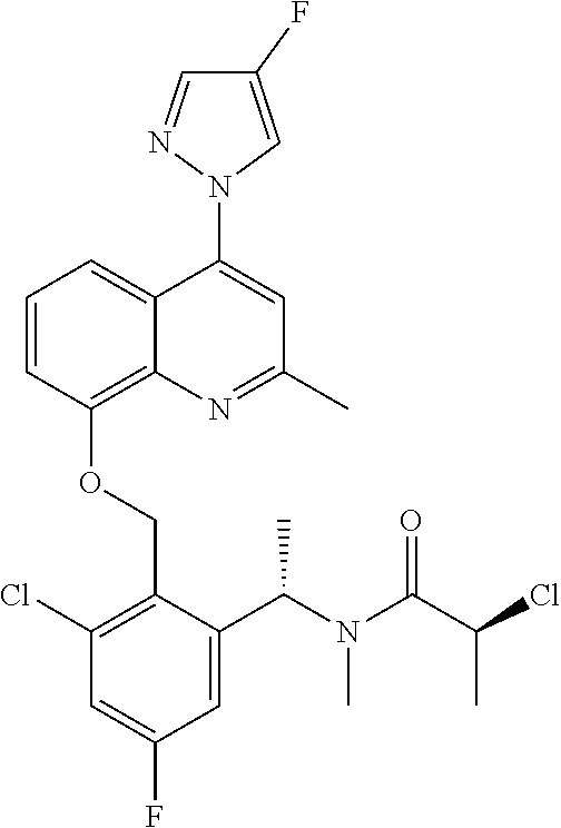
C1=CC(OCC2=C(Cl)C=C(F)C=C2C(N(C(C(Cl)C)=O)C)C)=C2C(=C1)C(N1C=C(F)C=N1)=CC(C)=N2
